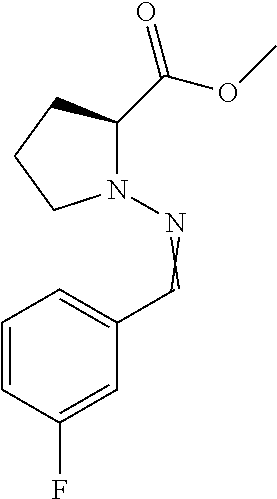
C1=CC(F)=CC(C=NN2C(C(OC)=O)CCC2)=C1
